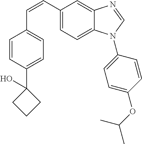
C(=CC1=CC=C2C(=C1)N=CN2C1=CC=C(OC(C)C)C=C1)C1=CC=C(C2(O)CCC2)C=C1
